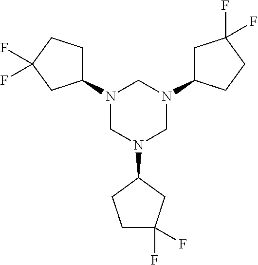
C1C(F)(F)CC(N2CN(C3CC(F)(F)CC3)CN(C3CCC(F)(F)C3)C2)C1
